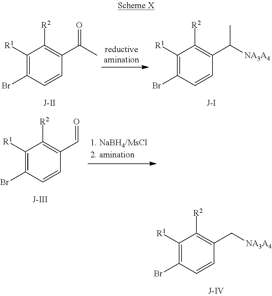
C1([R1])=C(Br)C=CC(C[NA3A4])=C1[R2].C1([R1])=C(Br)C=CC(C(C)=O)=C1[R2].C1([R1])=C(Br)C=CC(C([NA3A4])C)=C1[R2].C1([R1])=C(Br)C=CC(C=O)=C1[R2]
